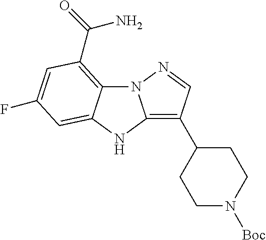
N12C3=C(C(=O)N)C=C(F)C=C3NC1=C(C1CCN([Boc])CC1)C=N2
